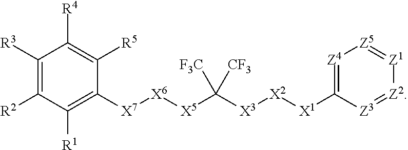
C1([R3])=C([R2])C([R1])=C([X7][X6][X5]C([X3][X2][X1]C2=[Z4][Z5]=[Z1][Z2]=[Z3]2)([CF3])[F3C])C([R5])=C1[R4]
